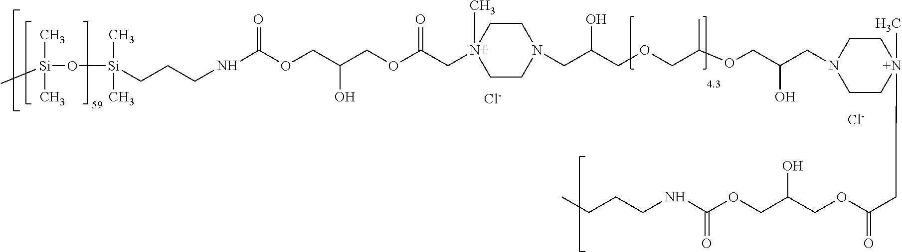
[Cl-].[Cl-].C(CCNC(OCC(COC(C[N+]1(C)CCN(CC(COC(COCC(CN2CC[N+](CC(=O)OCC(COC(NCCC[Si](O[Si](C)(C)C)(C)C)=O)O)(C)CC2)O)C)O)CC1)=O)O)=O)C
